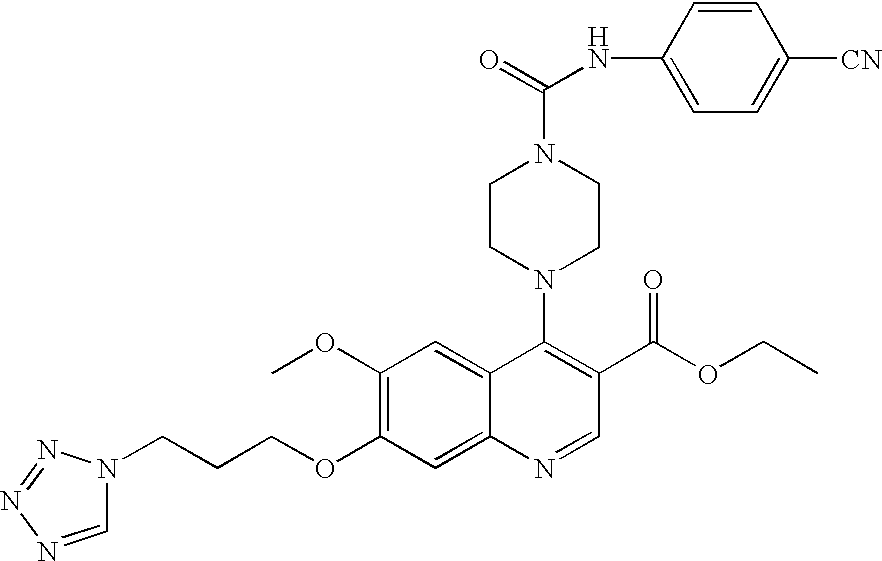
C1(OC)=C(OCCCN2C=NN=N2)C=C2C(=C1)C(N1CCN(C(=O)NC3=CC=C([CN])C=C3)CC1)=C(C(OCC)=O)C=N2
